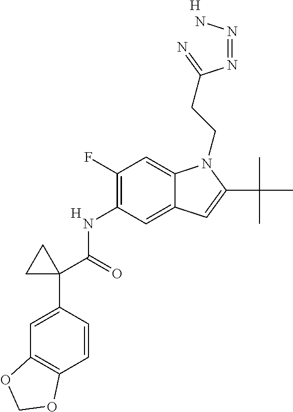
[H].N(C1=C(F)C=C2C(=C1)C=C(C(C)(C)C)N2CCC(N=NN)=N)C(C1(C2=CC3=C(C=C2)OCO3)CC1)=O.[H]
